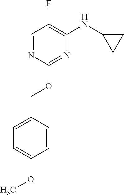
C1=C(COC2=NC(NC3CC3)=C(F)C=N2)C=CC(OC)=C1
